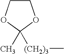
C1COC(C)([(CH2)3]C)O1
